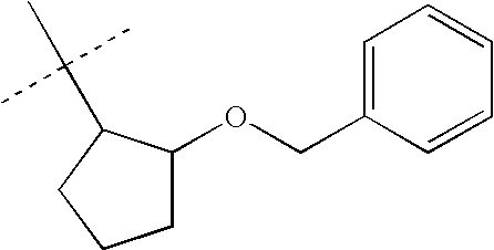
C1=C(COC2CCCC2C(C)(C)C)C=CC=C1
